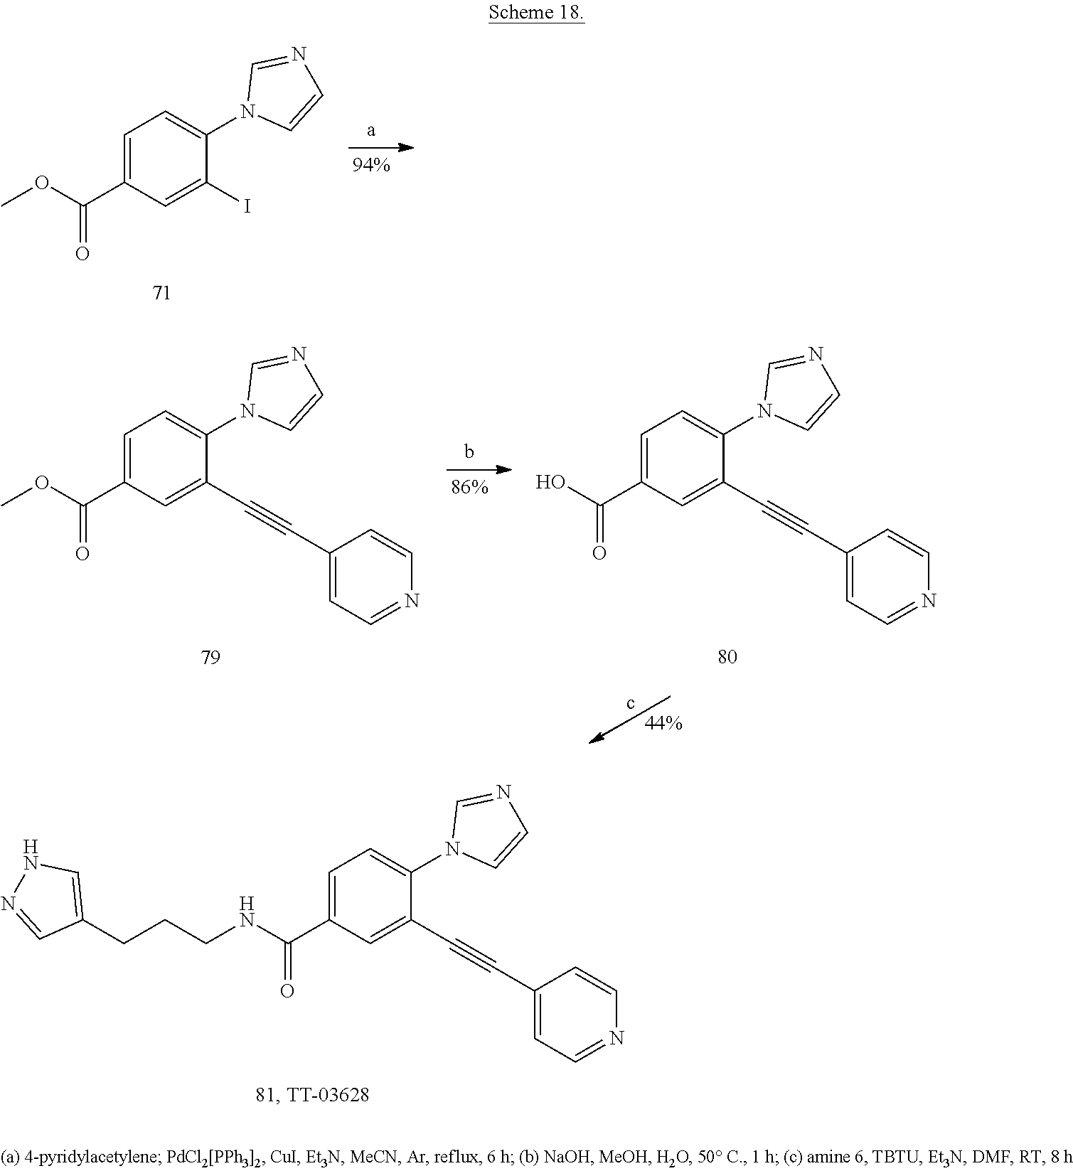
N(C(C1=CC=C(N2C=CN=C2)C(C#CC2=CC=NC=C2)=C1)=O)CCCC1=CNN=C1.O(C(C1=CC=C(N2C=CN=C2)C(I)=C1)=O)C.O(C(C1=CC=C(N2C=CN=C2)C(C#CC2=CC=NC=C2)=C1)=O)C.OC(C1=CC=C(N2C=CN=C2)C(C#CC2=CC=NC=C2)=C1)=O
